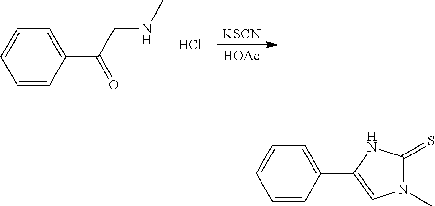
C1=CC(C2=CN(C)C(=S)N2)=CC=C1.C1=CC(C(CNC)=O)=CC=C1.[KSCN].[HOAc].Cl
